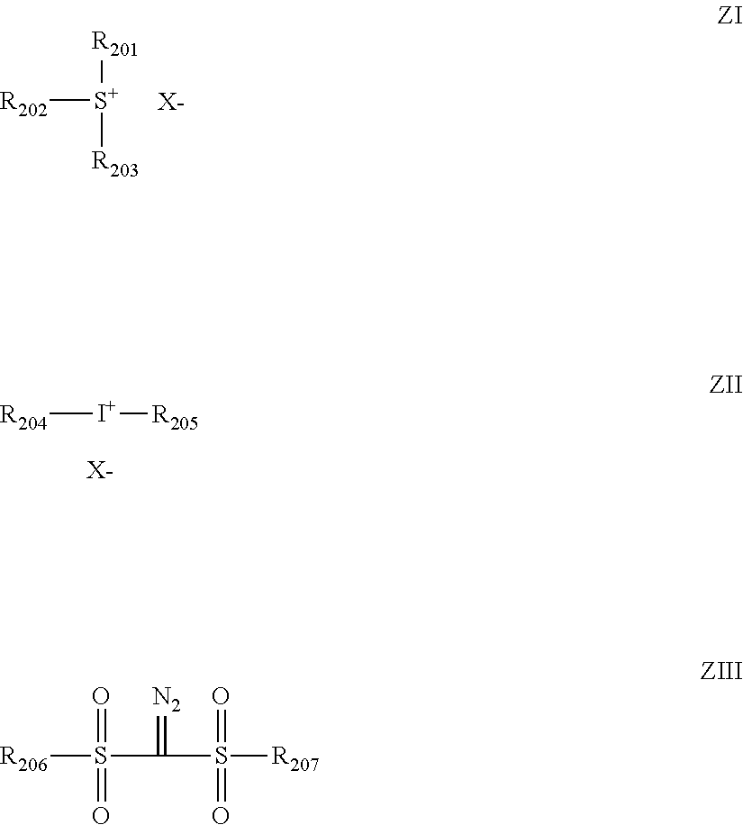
[R202][S+]([R201])[R203].[X-].[R204][I+][R205].[X-].[R206]S(C(=[N2])S([R207])(=O)=O)(=O)=O
